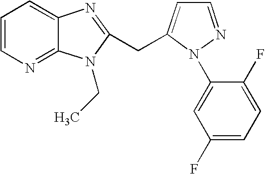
C1=CN=C2C(=C1)N=C(CC1=CC=NN1C1=CC(F)=CC=C1F)N2CC
